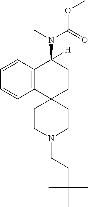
C12=C(C=CC=C1)C(N(C(OC)=O)C)([H])CCC21CCN(CCC(C)(C)C)CC1
